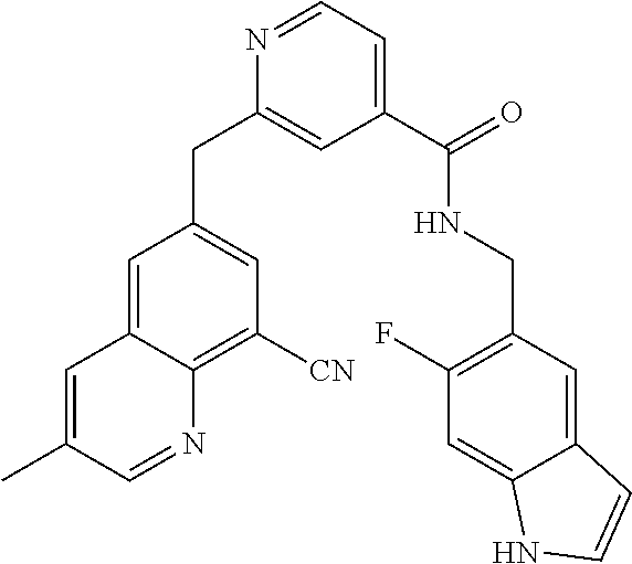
C1=C2C(=C([CN])C=C1CC1=CC(C(=O)NCC3=C(F)C=C4C(=C3)C=CN4)=CC=N1)N=CC(C)=C2
